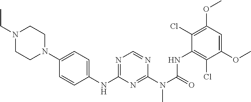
C1(N2CCN(CC)CC2)=CC=C(NC2=NC=NC(N(C(NC3=C(Cl)C(OC)=CC(OC)=C3Cl)=O)C)=N2)C=C1
